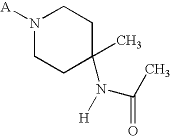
[A]N1CCC(C)(N(C(C)=O)[H])CC1
